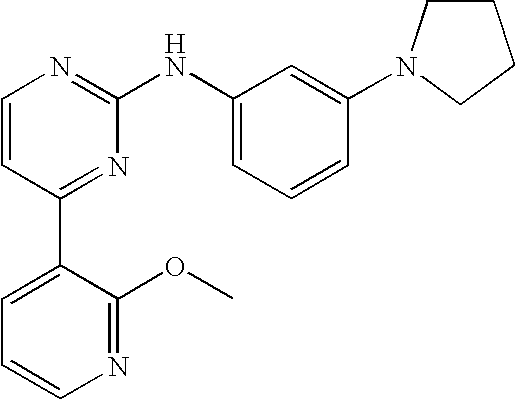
C1=CC(C2=CC=CN=C2OC)=NC(NC2=CC=CC(N3CCCC3)=C2)=N1
